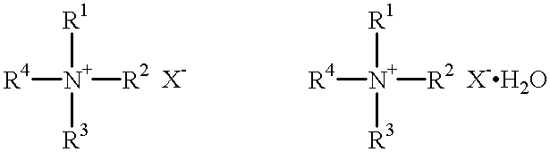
[R4][N+]([R2])([R1])[R3].[R4][N+]([R2])([R1])[R3]
